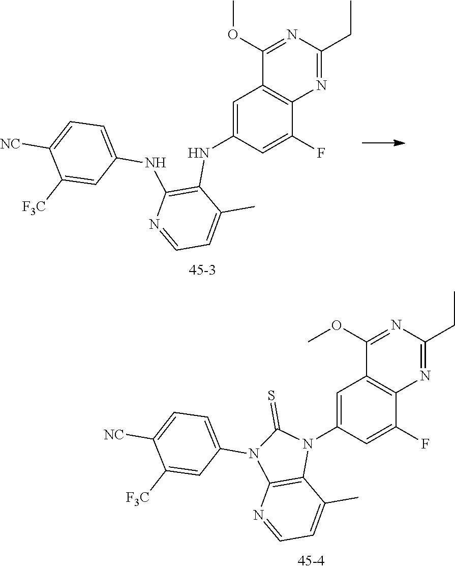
C1([F3C])=CC(NC2=C(NC3=CC4=C(C(F)=C3)N=C(CC)N=C4OC)C(C)=CC=N2)=CC=C1[NC].C1([F3C])=CC(N2C3=C(N(C4=CC5=C(C(F)=C4)N=C(CC)N=C5OC)C2=S)C(C)=CC=N3)=CC=C1[NC]
